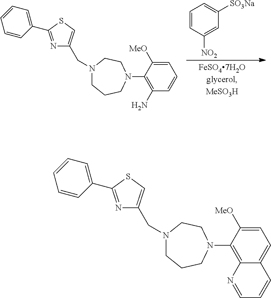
N1=C(C2=CC=CC=C2)SC=C1CN1CCCN(C2=C(N)C=CC=C2[MeO])CC1.C1=CC([NO2])=CC([SO3Na])=C1.N1=C(C2=CC=CC=C2)SC=C1CN1CCCN(C2=C3C(=CC=C2[MeO])C=CC=N3)CC1
